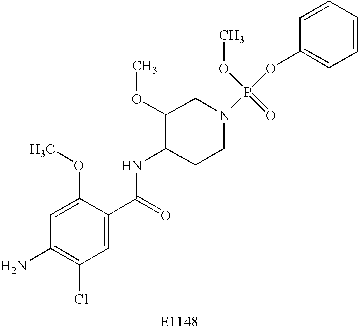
C1=C(OC)C(C(=O)NC2CCN(P(OC3=CC=CC=C3)(=O)OC)CC2OC)=CC(Cl)=C1N
